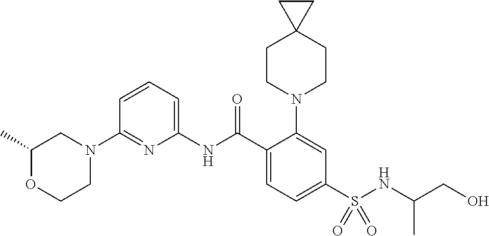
C1(N2CC(C)OCC2)=NC(NC(C2=CC=C(S(NC(CO)C)(=O)=O)C=C2N2CCC3(CC2)CC3)=O)=CC=C1
